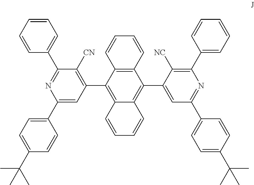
C12=C(C(C3=C([CN])C(C4=CC=CC=C4)=NC(C4=CC=C(C(C)(C)C)C=C4)=C3)=C3C(=C1C1=CC(C4=CC=C(C(C)(C)C)C=C4)=NC(C4=CC=CC=C4)=C1[NC])C=CC=C3)C=CC=C2
